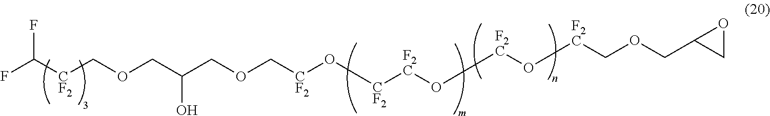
[CF2](COCC(COC[CF2]O[CF2][F2C]O[F2C]O[F2C]COCC1CO1)O)C(F)F
